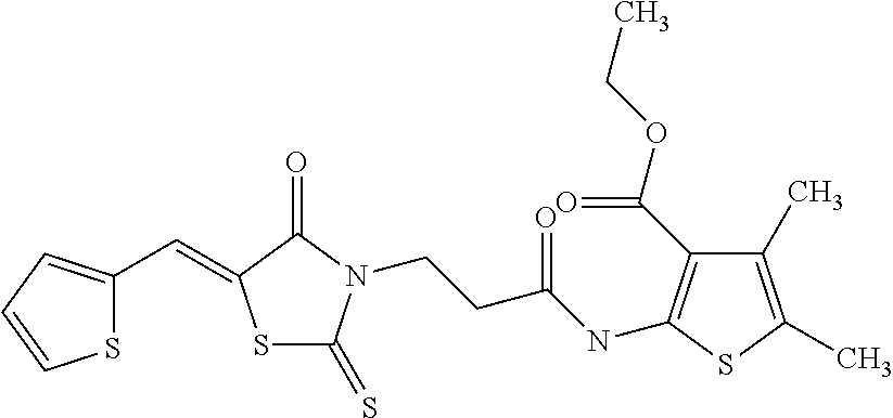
S1C(=S)N(CCC(NC2=C(C(=O)OCC)C(C)=C(C)S2)=O)C(=O)C1=CC1=CC=CS1
